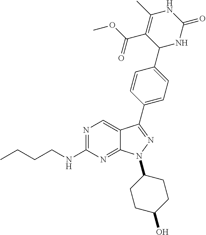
N1=C(NCCCC)N=C2C(=C1)C(C1=CC=C(C3NC(=O)NC(C)=C3C(OC)=O)C=C1)=NN2C1CCC(O)CC1
